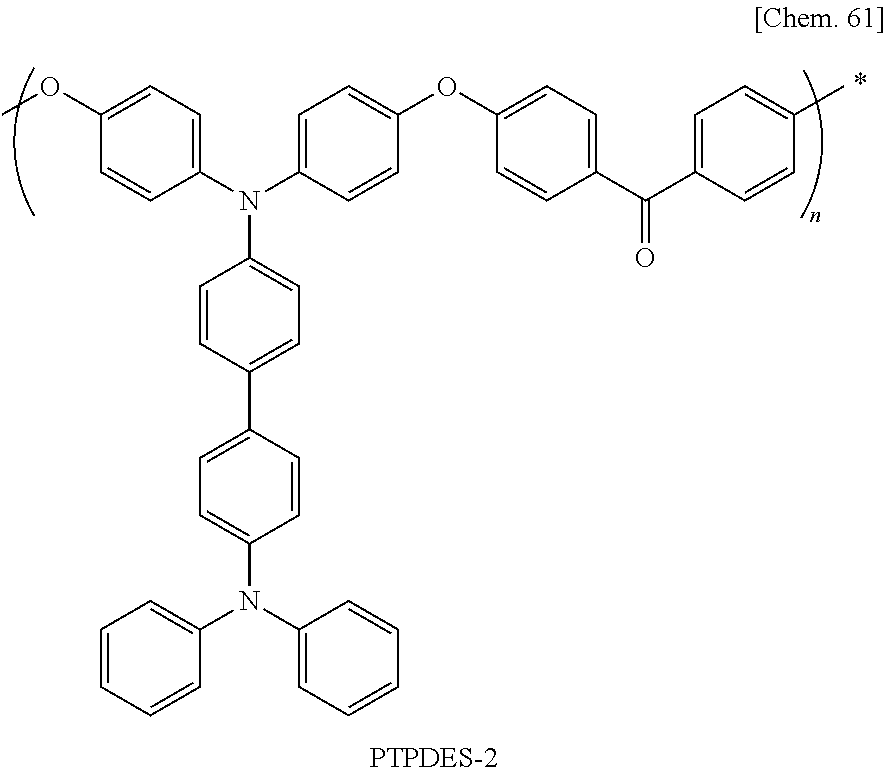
COC1=CC=C(N(C2=CC=C(OC3=CC=C(C(C4=CC=C(C)C=C4)=O)C=C3)C=C2)C2=CC=C(C3=CC=C(N(C4=CC=CC=C4)C4=CC=CC=C4)C=C3)C=C2)C=C1
